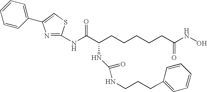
N(C(C(CCCCCC(NO)=O)NC(=O)NCCCC1=CC=CC=C1)=O)C1=NC(C2=CC=CC=C2)=CS1
